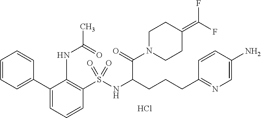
C1=CC=C(C2=CC=CC(S(NC(CCCC3=NC=C(N)C=C3)C(N3CCC(=C(F)F)CC3)=O)(=O)=O)=C2NC(=O)C)C=C1.Cl
